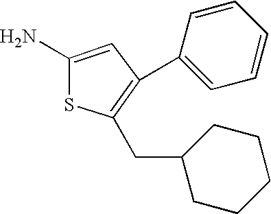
NC1=CC(C2=CC=CC=C2)=C(CC2CCCCC2)S1
